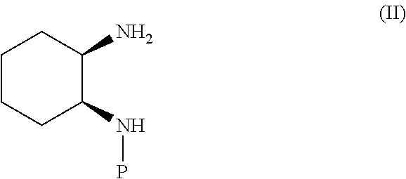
C1CCC(NP)C(N)C1
